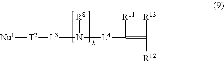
[Nu1][T2][L3]N([L4]C([R11])=C([R13])[R12])[R8]
